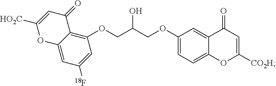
C1=C2C(=C(OCC(COC3=CC=C4C(=C3)C(=O)C=C([CO2H])O4)O)C=C1[18F])C(=O)C=C([HO2C])O2
